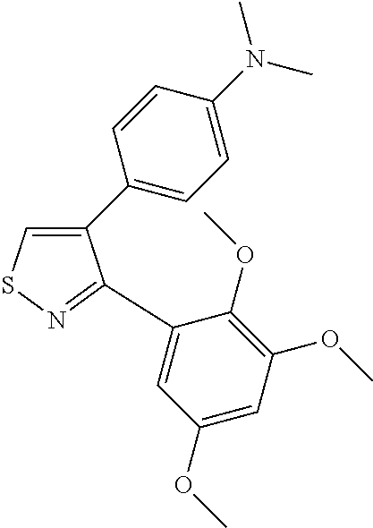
C1(C2=CC=C(N(C)C)C=C2)=CSN=C1C1=CC(OC)=CC(OC)=C1OC
